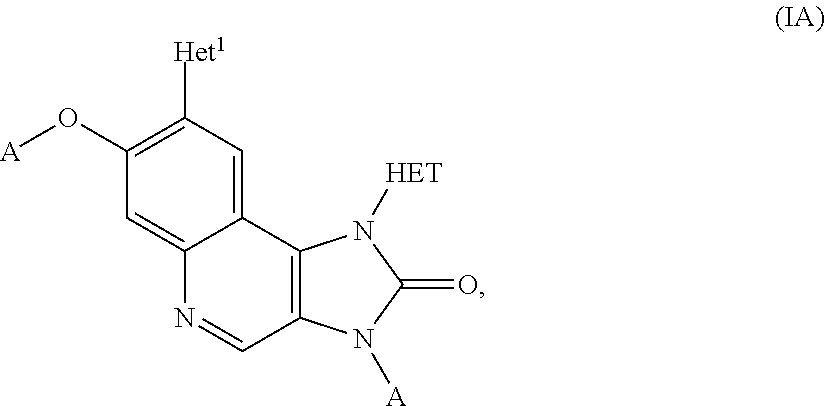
C12=CC([Het1])=C(O[A])C=C1N=CC1=C2N([HET])C(=O)N1[A]
